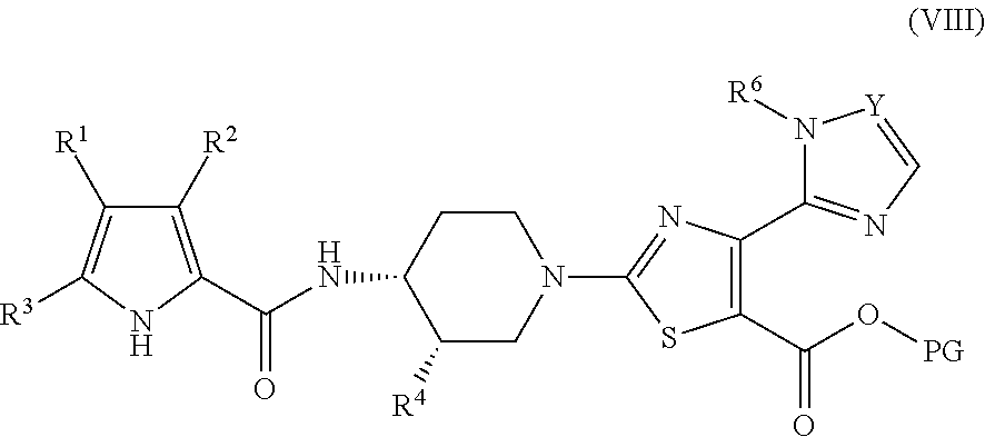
C1([R2])=C(C(NC2CCN(C3=NC(C4=NC=[Y]N4[R6])=C(C(O[PG])=O)S3)CC2[R4])=O)NC([R3])=C1[R1]
